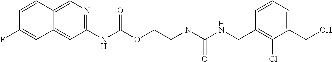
C1=CC(CNC(N(CCOC(NC2=NC=C3C(=C2)C=C(F)C=C3)=O)C)=O)=C(Cl)C(CO)=C1
